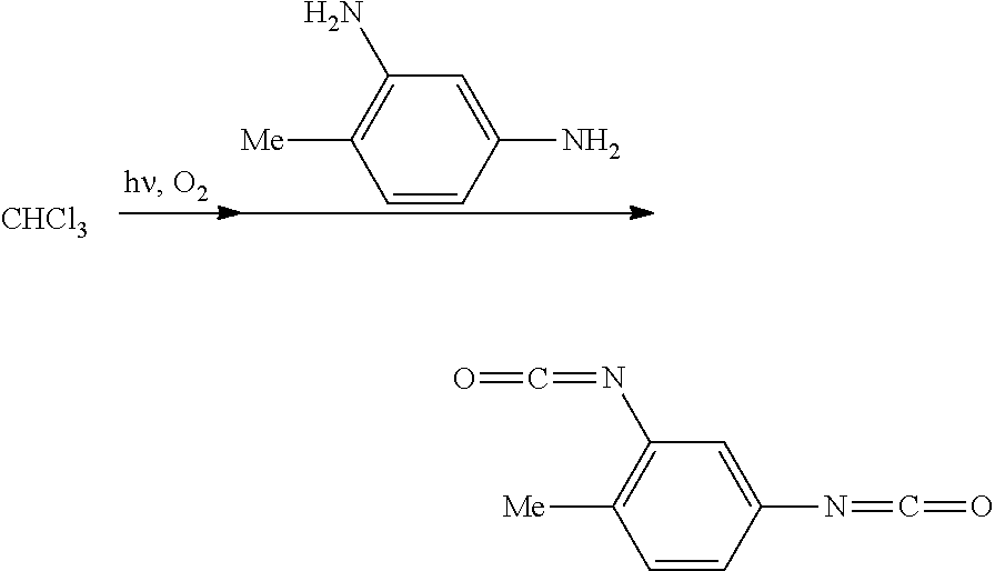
[CHCl3].C1=CC(N)=CC(N)=C1[Me].C1(N=C=O)=CC(N=C=O)=C([Me])C=C1
